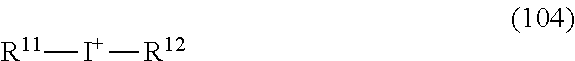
[R11][I+][R12]
